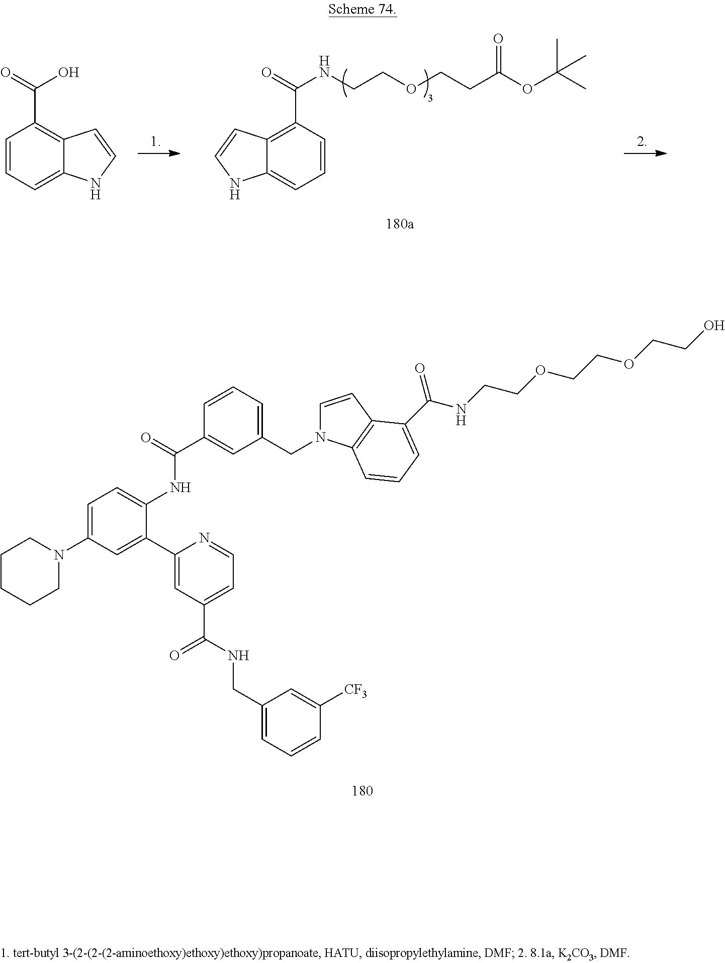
C1CCCN(C2=CC=C(NC(C3=CC(CN4C=CC5=C4C=CC=C5C(NCCOCCOCCO)=O)=CC=C3)=O)C(C3=CC(C(NCC4=CC=CC([CF3])=C4)=O)=CC=N3)=C2)C1.C1=CC=C2C(=C1C(NCCOCCC(OC(C)(C)C)=O)=O)C=CN2.C1=CC=C2C(=C1C(=O)O)C=CN2
